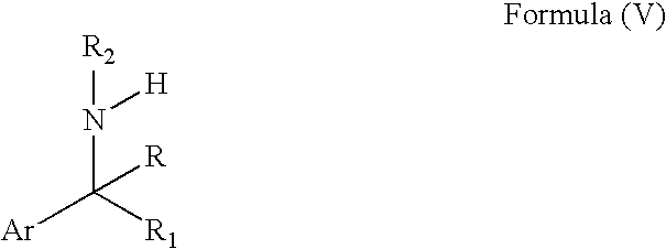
N(C([Ar])([R1])[R])([H])[R2]
